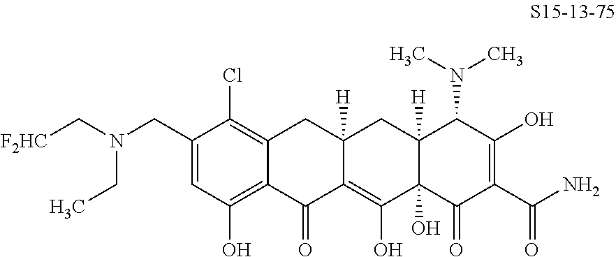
N(CC1=CC(O)=C2C(=C1Cl)CC1([H])C(=C(O)C3(O)C([H])(C1)C(N(C)C)C(O)=C(C(N)=O)C3=O)C2=O)(C[F2HC])CC
